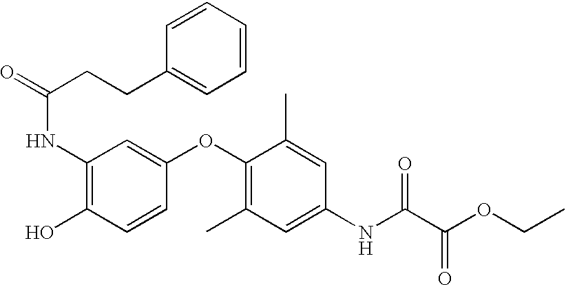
C1=CC=CC(CCC(=O)NC2=C(O)C=CC(OC3=C(C)C=C(NC(C(OCC)=O)=O)C=C3C)=C2)=C1
